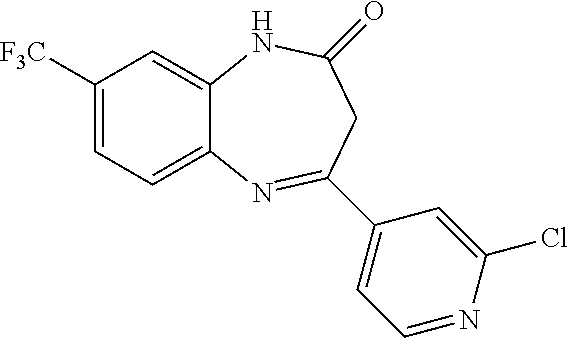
C1([F3C])=CC=C2C(=C1)NC(=O)CC(C1=CC=NC(Cl)=C1)=N2
